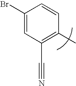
C1(Br)=CC(C#N)=C(C)C=C1
